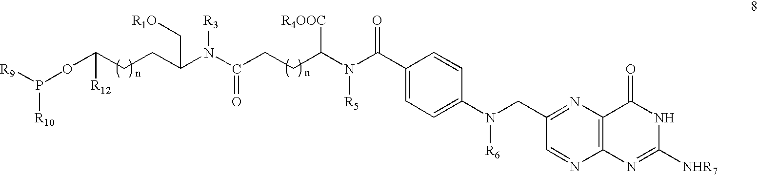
C(CCC(N(C(C1=CC=C(N(CC2=NC3=C(N=C2)N=C([NHR7])NC3=O)[R6])C=C1)=O)[R5])[R4OOC])(=O)N(C(C[R1O])CCC(OP([R10])[R9])[R12])[R3]
